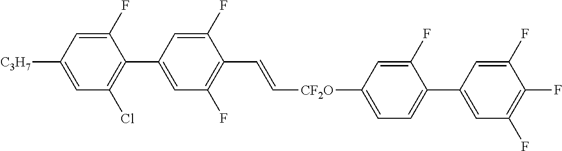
C1(F)=CC([C3H7])=CC(Cl)=C1C1=CC(F)=C(C=C[CF2O]C2=CC=C(C3=CC(F)=C(F)C(F)=C3)C(F)=C2)C(F)=C1
